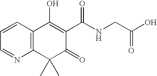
C1=CC=NC2=C1C(O)=C(C(NCC(O)=O)=O)C(=O)C2(C)C
